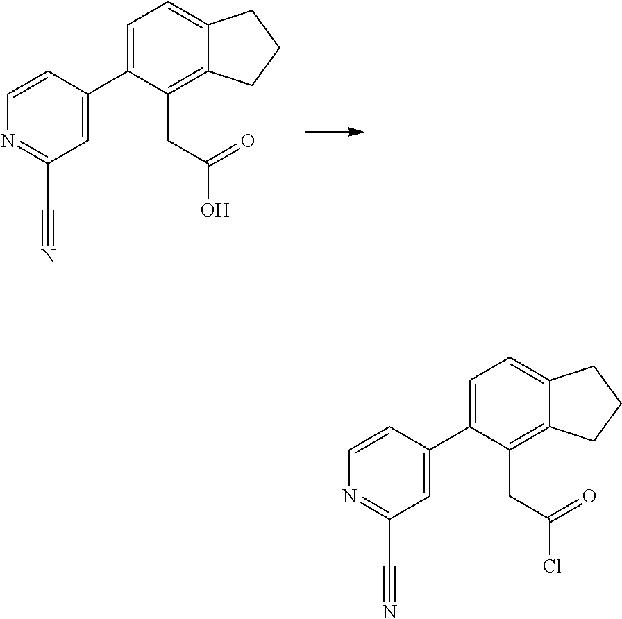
C1=C(C2=CC=C3C(=C2CC(O)=O)CCC3)C=CN=C1C#N.C1=C(C2=CC=C3C(=C2CC(Cl)=O)CCC3)C=CN=C1C#N
